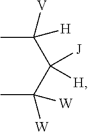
C(C)(C(C(C)([W])[W])([J])[H])([V])[H]
